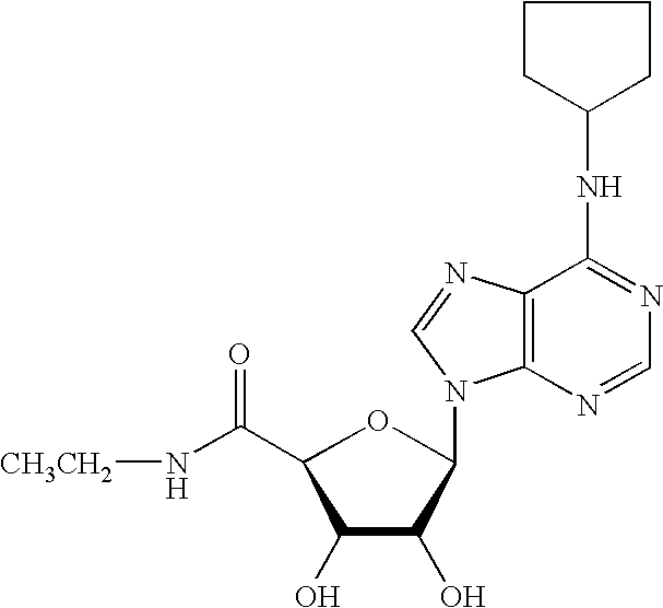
C12=C(N=CN=C1NC1CCCC1)N(C1C(O)C(O)C(C(N[CH3CH2])=O)O1)C=N2
